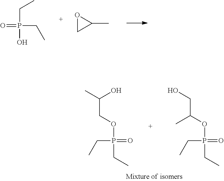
O=P(CC)(CC)O.O1CC1C.CC(COP(CC)(=O)CC)O.OCC(C)OP(CC)(=O)CC
